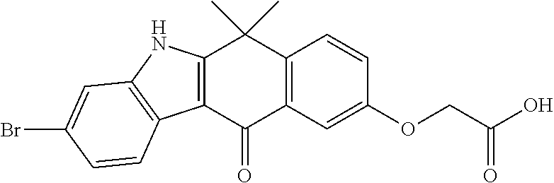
C12=C(C(=O)C3=C(C1(C)C)C=CC(OCC(=O)O)=C3)C1=C(N2)C=C(Br)C=C1
